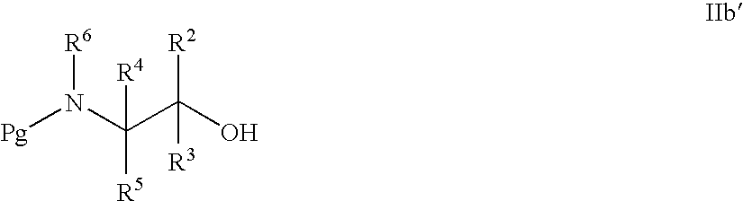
[Pg]N(C(C(O)([R2])[R3])([R5])[R4])[R6]
